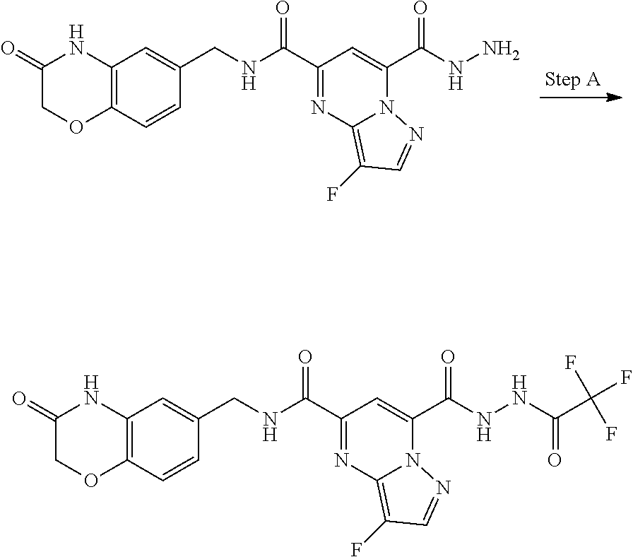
C1(=O)COC2=C(N1)C=C(CNC(=O)C1=NC3=C(F)C=NN3C(C(=O)NN)=C1)C=C2.C1(=O)COC2=C(N1)C=C(CNC(=O)C1=NC3=C(F)C=NN3C(C(=O)NNC(C(F)(F)F)=O)=C1)C=C2
